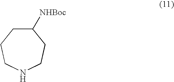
C1([NHBoc])CCCNCC1
